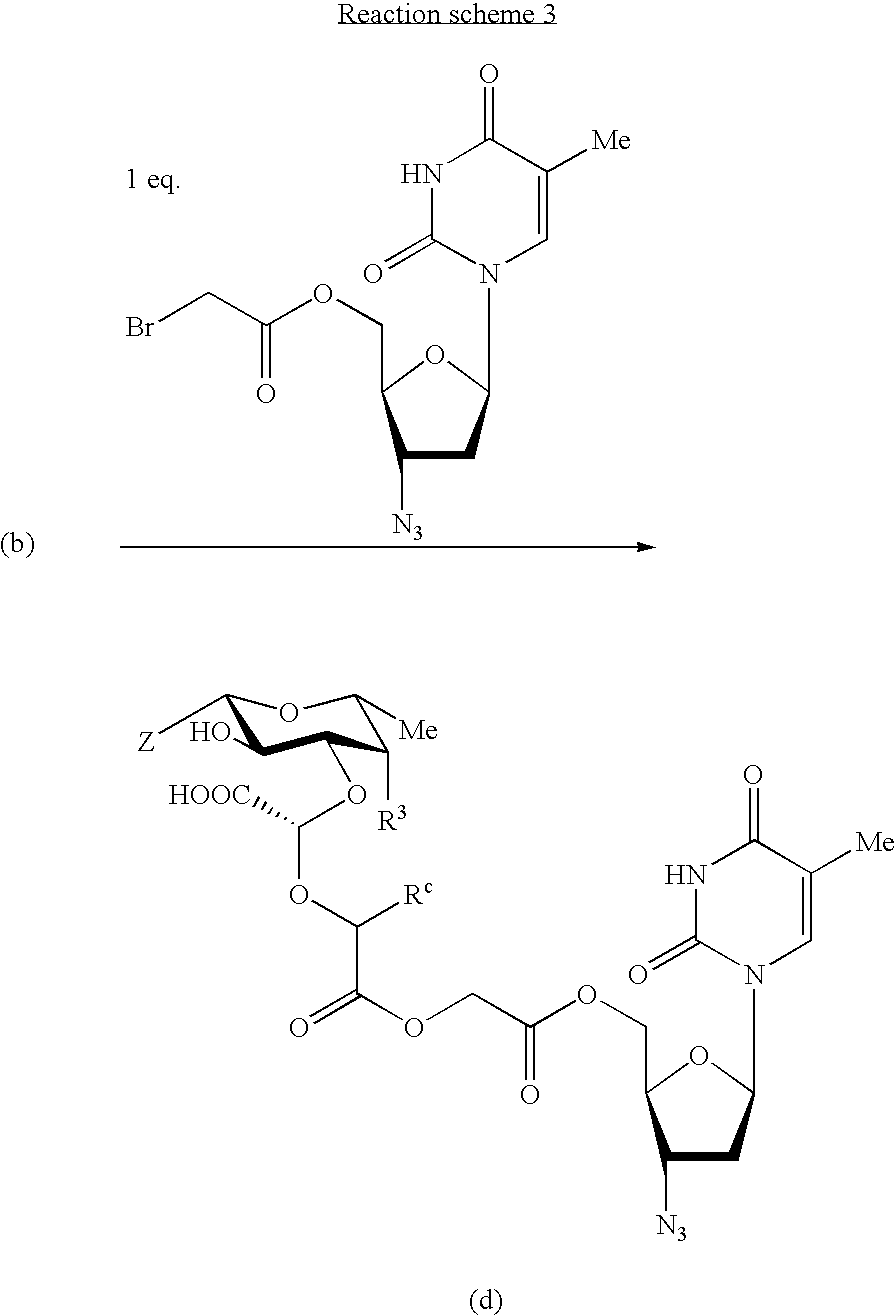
BrCC(OCC1C([N3])CC(N2C=C([Me])C(=O)NC2=O)O1)=O.[1 eq].O(CC(OCC1C([N3])CC(N2C=C([Me])C(=O)NC2=O)O1)=O)C(=O)C(OC([HOOC])OC1C(O)C([Z])OC([Me])C1[R3])[Rc]
